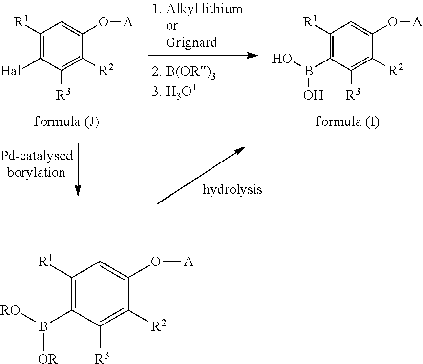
C1([R1])=C(B(O)O)C([R3])=C([R2])C(O[A])=C1.C1([R1])=C([Hal])C([R3])=C([R2])C(O[A])=C1.C1([R1])=C(B([RO])[OR])C([R3])=C([R2])C(O[A])=C1
